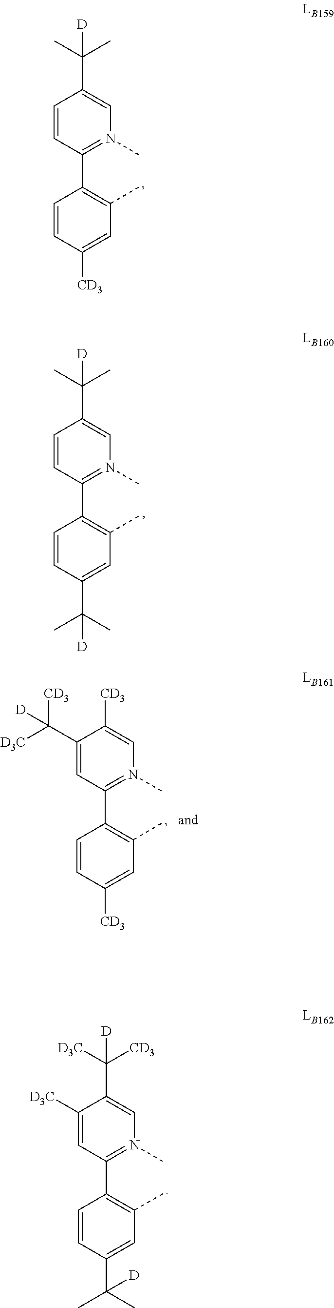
C1=CC(C2=C(C)C=C(C(C)(C)[D])C=C2)=N(C)C=C1C(C)(C)[D].C1([D3C])=CC(C2=C(C)C=C(C(C)(C)[D])C=C2)=N(C)C=C1C([CD3])([D3C])[D].C1=CC(C2=C(C)C=C([CD3])C=C2)=N(C)C=C1C(C)(C)[D].C1(C([CD3])([D3C])[D])=CC(C2=C(C)C=C([CD3])C=C2)=N(C)C=C1[CD3]
